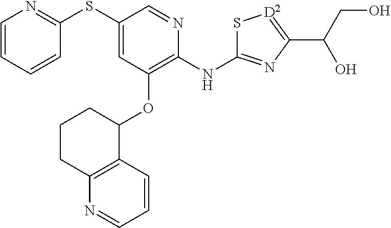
C1=CC=CC(SC2=CC(OC3CCCC4=C3C=CC=N4)=C(NC3=NC(C(CO)O)=[D2]S3)N=C2)=N1
